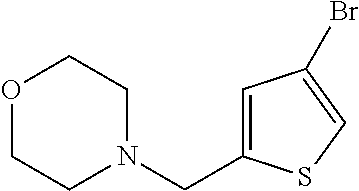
O1CCN(CC2=CC(Br)=CS2)CC1
